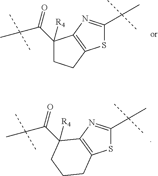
S1C(C(C)(C)C)=NC2=C1CCCC2(C(=O)C(C)(C)C)[R4].S1C(C(C)(C)C)=NC2=C1CCC2(C(=O)C(C)(C)C)[R4]
